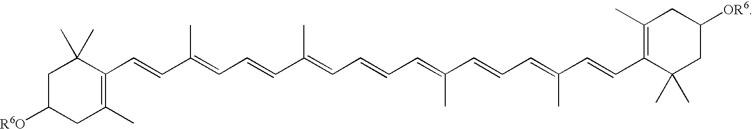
C1C([R6O])CC(C)=C(C=CC(=CC=CC(=CC=CC=C(C=CC=C(C=CC2=C(C)CC([OR6])CC2(C)C)C)C)C)C)C1(C)C
